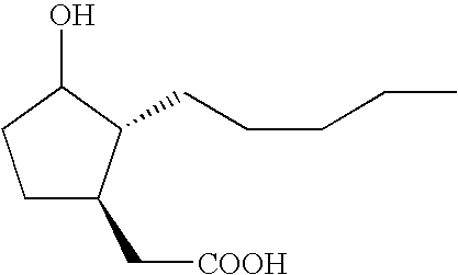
C1C(C[COOH])C(CCCCC)C(O)C1
